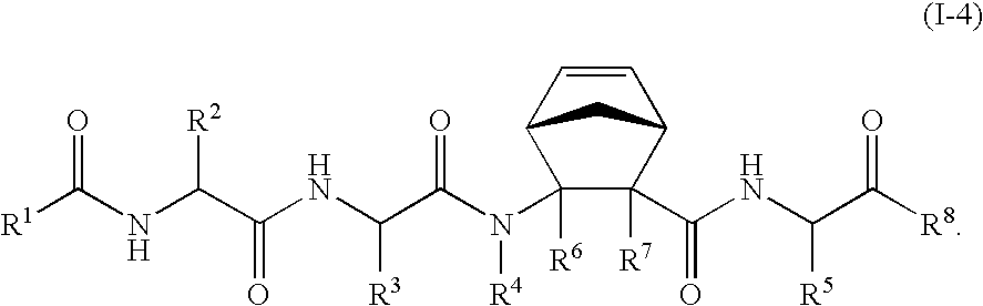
[R1]C(NC(C(NC(C(N([R4])C1([R6])C(C(NC(C([R8])=O)[R5])=O)([R7])C2C=CC1C2)=O)[R3])=O)[R2])=O
